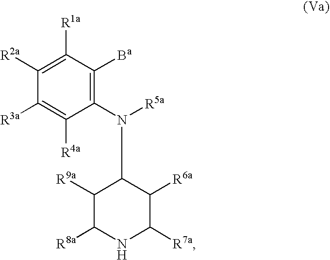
C1([R1a])=C([R2a])C([R3a])=C([R4a])C(N([R5a])C2C([R9a])C([R8a])NC([R7a])C2[R6a])=C1[Ba]
